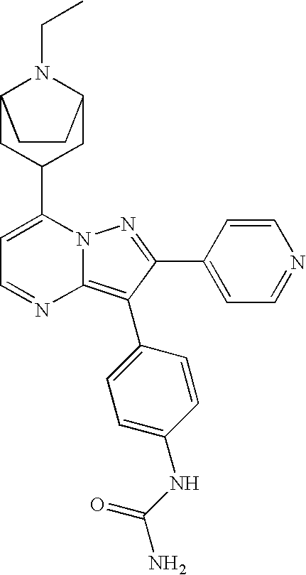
C12CC(C3=CC=NC4=C(C5=CC=C(NC(N)=O)C=C5)C(C5=CC=NC=C5)=NN34)CC(N1CC)CC2
